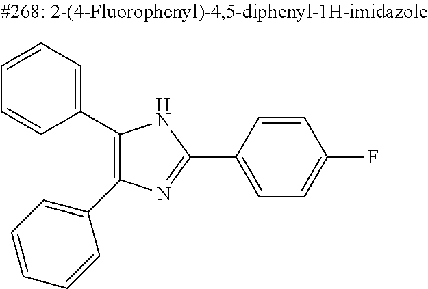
C1(C2=C(C3=CC=CC=C3)N=C(C3=CC=C(F)C=C3)N2)=CC=CC=C1
